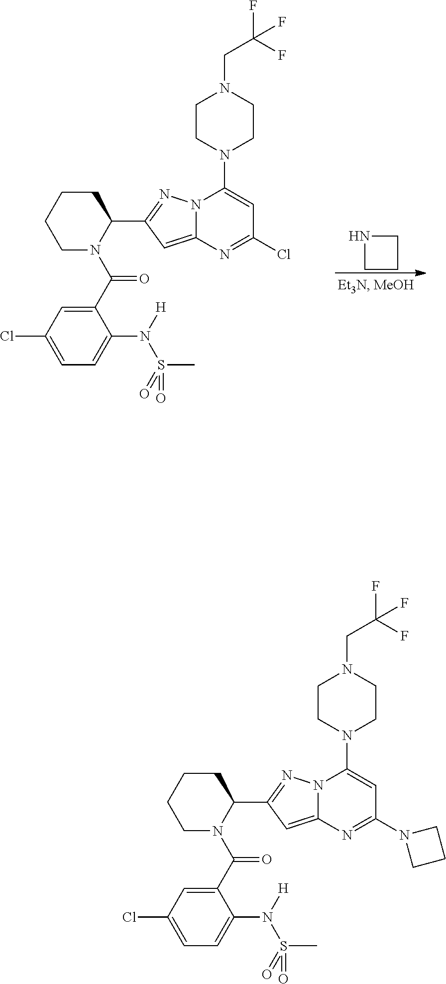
C1N(C(C2=CC(Cl)=CC=C2N(S(=O)(C)=O)[H])=O)C(C2=NN3C(=C2)N=C(N2CCC2)C=C3N2CCN(CC(F)(F)F)CC2)CCC1.C1N(C(C2=CC(Cl)=CC=C2N(S(=O)(C)=O)[H])=O)C(C2=NN3C(=C2)N=C(Cl)C=C3N2CCN(CC(F)(F)F)CC2)CCC1.N1CCC1
